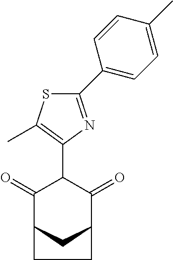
C1(=O)C2CC(C(=O)C1C1=C(C)SC(C3=CC=C(C)C=C3)=N1)CC2
